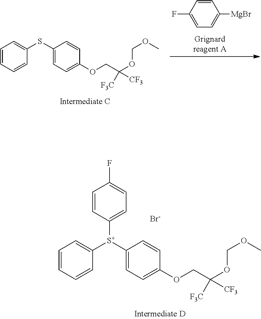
C1=CC=CC([S+](C2=CC=C(OCC([CF3])([F3C])OCOC)C=C2)C2=CC=C(F)C=C2)=C1.[Br-].C1=CC=CC(SC2=CC=C(OCC([CF3])([F3C])OCOC)C=C2)=C1.C1=CC(F)=CC=C1[MgBr]
